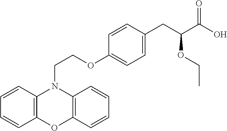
C(OC1=CC=C(CC(C(O)=O)OCC)C=C1)CN1C2=C(OC3=C1C=CC=C3)C=CC=C2
